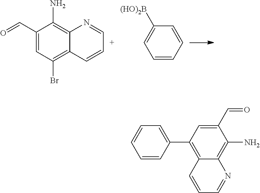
C1(C=O)=CC(Br)=C2C(=C1N)N=CC=C2.C1=CC=CC([(HO)2B])=C1.C1(C=O)=CC(C2=CC=CC=C2)=C2C(=C1N)N=CC=C2
